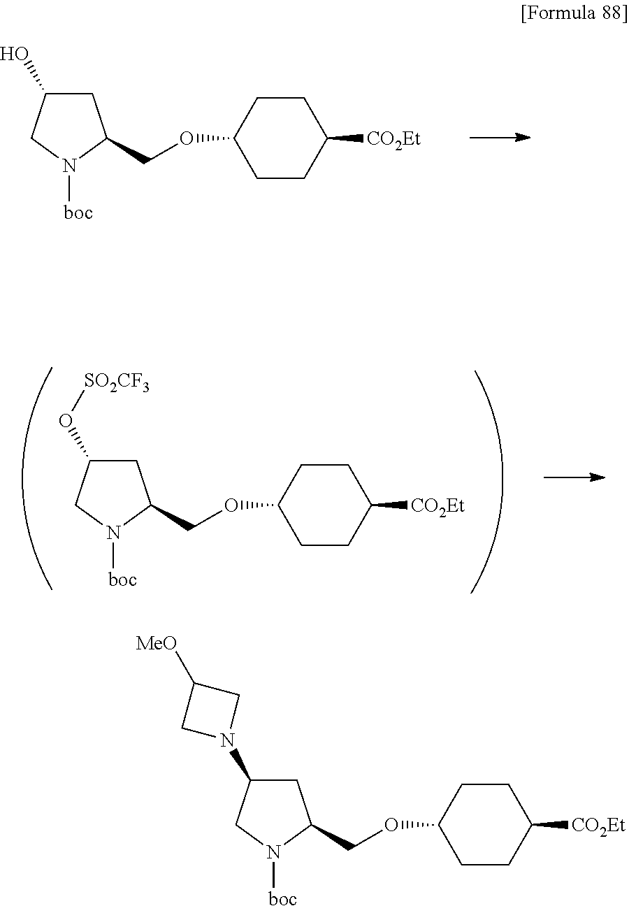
C1C(O)CN([boc])C1COC1CCC([CO2Et])CC1.C1C(O[SO2CF3])CN([boc])C1COC1CCC([CO2Et])CC1.C1C(N2CC([MeO])C2)CN([boc])C1COC1CCC([CO2Et])CC1
